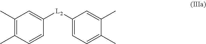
C1(C)=C(C)C=CC([L2]C2=CC=C(C)C(C)=C2)=C1
